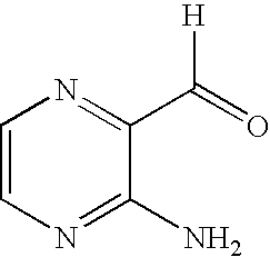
C1=CN=C(N)C(C(=O)[H])=N1
